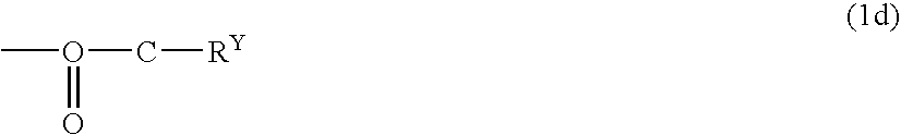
CO(C[RY])=O
